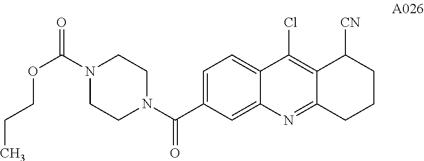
C1=C(C(N2CCN(C(=O)OCCC)CC2)=O)C=C2C(=C1)C(Cl)=C1C(=N2)CCCC1[CN]
